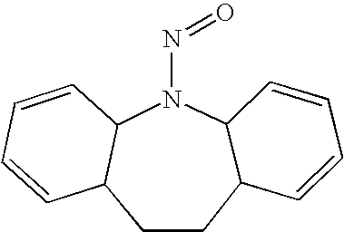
C12C(CCC3C(N1N=O)C=CC=C3)C=CC=C2
